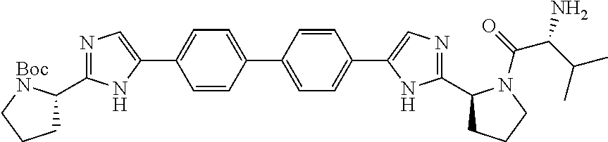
C1=C(C2=CN=C(C3CCC[BocN]3)N2)C=CC(C2=CC=C(C3=CN=C(C4CCCN4C(C(N)C(C)C)=O)N3)C=C2)=C1
